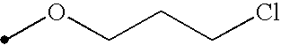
O(CCCCl)C
